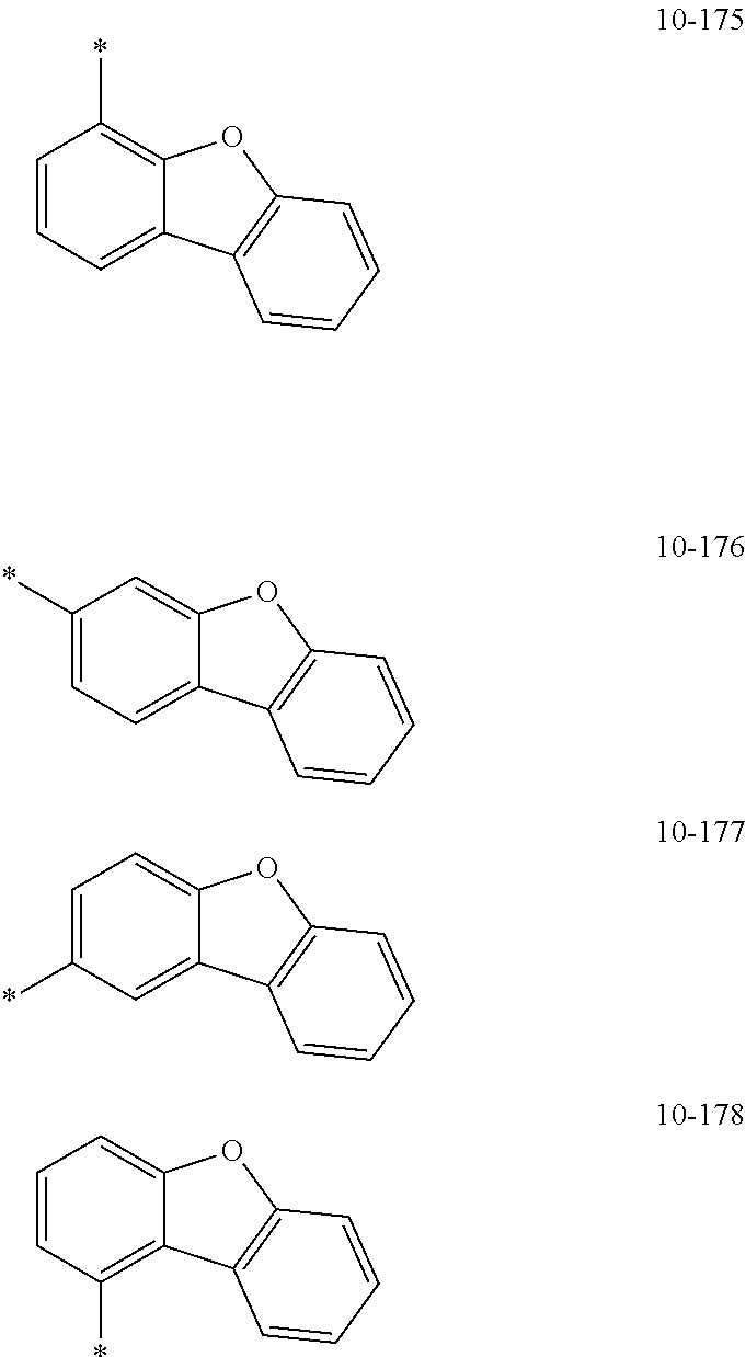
C1(*)=CC=C2C(=C1)OC1=C2C=CC=C1.C1=C(*)C=C2C(=C1)OC1=C2C=CC=C1.C1=CC(*)=C2C(=C1)OC1=C2C=CC=C1.C1=CC=C2C(=C1*)OC1=C2C=CC=C1
